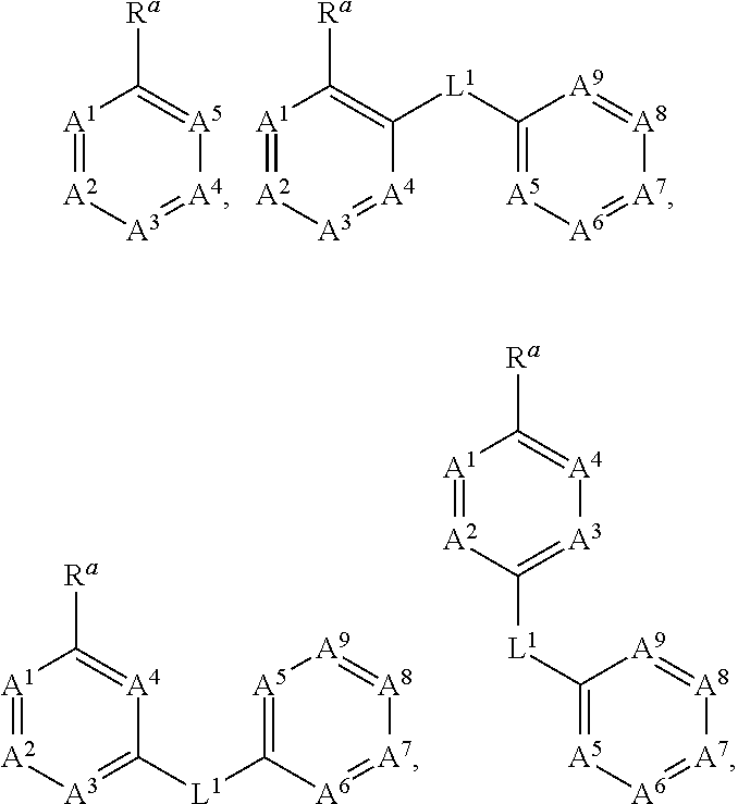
[A1]1=[A2][A3]=[A4][A5]=C1[Ra].[A1]1=[A2][A3]=[A4]C([L1]C2=[A5][A6]=[A7][A8]=[A9]2)=C1[Ra].[A1]1=[A2][A3]=C([L1]C2=[A5][A9]=[A8][A7]=[A6]2)[A4]=C1[Ra].C1([L1]C2=[A3][A4]=C([Ra])[A1]=[A2]2)=[A5][A6]=[A7][A8]=[A9]1
